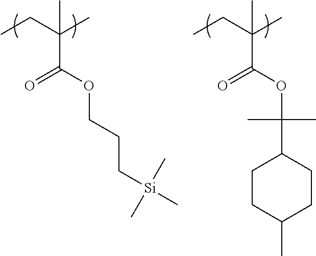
C(C(C)(C)C(OCCC[Si](C)(C)C)=O)C.C(C(C)(C)C(OC(C1CCC(C)CC1)(C)C)=O)C
